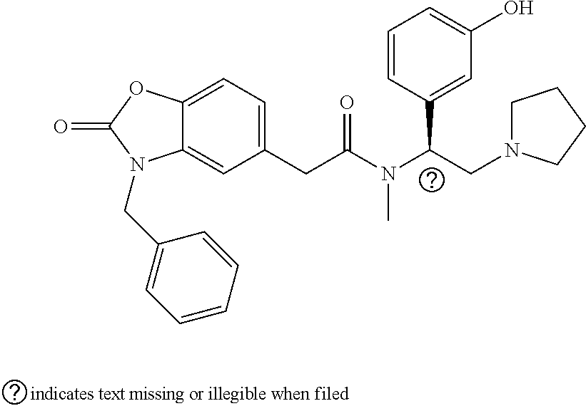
C12=CC=C(CC(N(C(CN3CCCC3)C3=CC(O)=CC=C3)C)=O)C=C1N(CC1=CC=CC=C1)C(=O)O2
